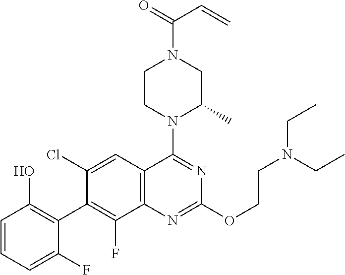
C1=CC=C(F)C(C2=C(F)C3=C(C=C2Cl)C(N2C(C)CN(C(=O)C=C)CC2)=NC(OCCN(CC)CC)=N3)=C1O
